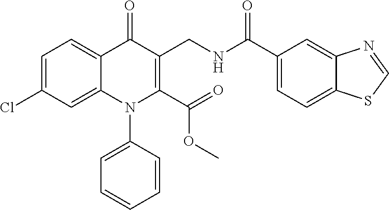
C1=C(Cl)C=C2C(=C1)C(=O)C(CNC(C1=CC=C3C(=C1)N=CS3)=O)=C(C(=O)OC)N2C1=CC=CC=C1
